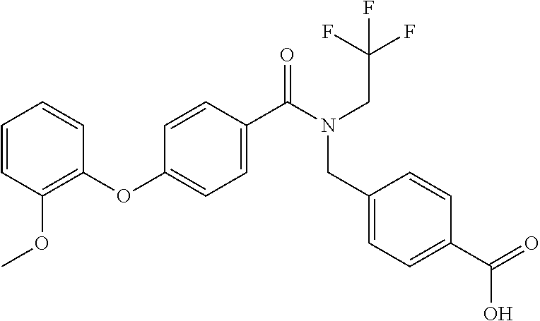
C1=CC(OC)=C(OC2=CC=C(C(=O)N(CC(F)(F)F)CC3=CC=C(C(O)=O)C=C3)C=C2)C=C1
